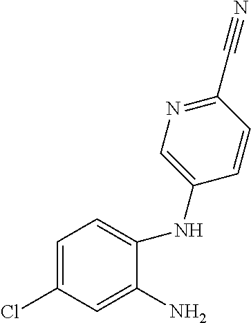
C1=C(Cl)C=C(N)C(NC2=CN=C(C#N)C=C2)=C1
